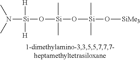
N([Si]([H])([H])O[Si](C)(C)O[Si](C)(C)O[SiMe3])(C)C
